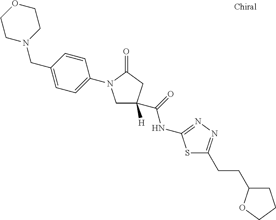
C1N(CC2=CC=C(N3CC([H])(C(=O)NC4=NN=C(CCC5CCCO5)S4)CC3=O)C=C2)CCOC1
